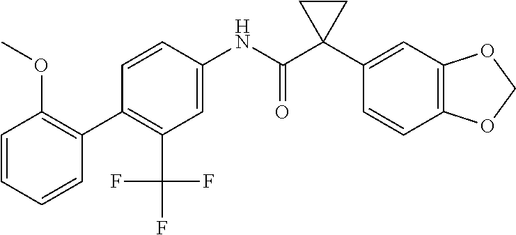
C1=C(NC(C2(C3=CC4=C(C=C3)OCO4)CC2)=O)C=CC(C2=C(OC)C=CC=C2)=C1C(F)(F)F
